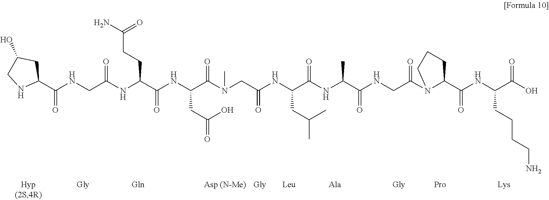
C(NCC(NC(C(NC(C(N(CC(NC(C(NC(C(NCC(=O)N1C(C(NC(C(O)=O)CCCCN)=O)CCC1)=O)C)=O)CC(C)C)=O)C)=O)CC(=O)O)=O)CCC(N)=O)=O)(C1CC(O)CN1)=O
